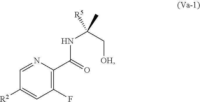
C1([R2])=CC(F)=C(C(NC(C[OH])(C)[R5])=O)N=C1
